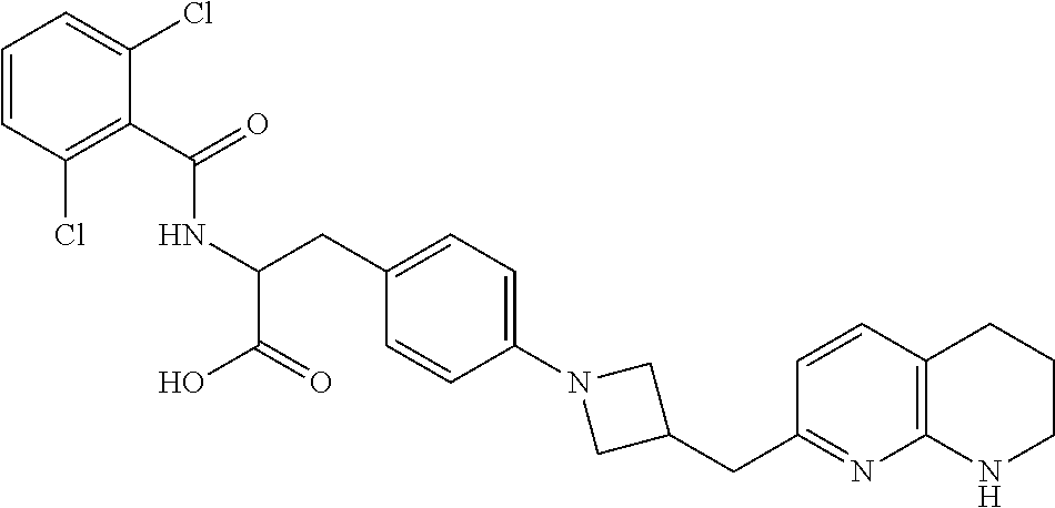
C(C1=C(Cl)C=CC=C1Cl)(=O)NC(CC1=CC=C(N2CC(CC3=NC4=C(C=C3)CCCN4)C2)C=C1)C(O)=O
